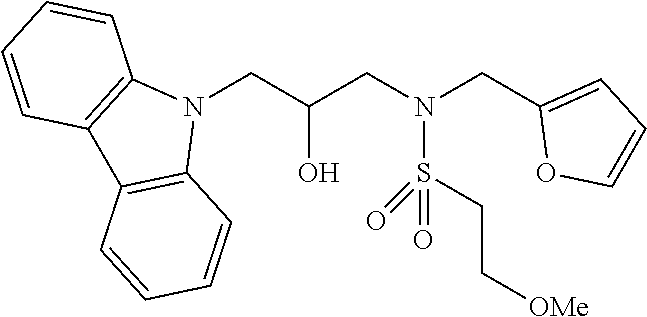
N1(CC(CN(CC2=CC=CO2)S(CC[OMe])(=O)=O)O)C2=C(C3=C1C=CC=C3)C=CC=C2
